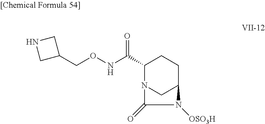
C1(CONC(C2N3CC(CC2)N([OSO3H])C3=O)=O)CNC1
